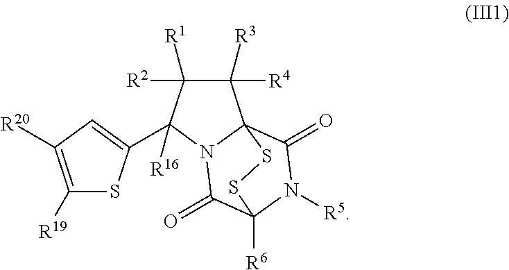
C1([R1])([R2])C(C2=CC([R20])=C([R19])S2)([R16])N2C3(C1([R3])[R4])C(=O)N([R5])C([R6])(C2=O)SS3
